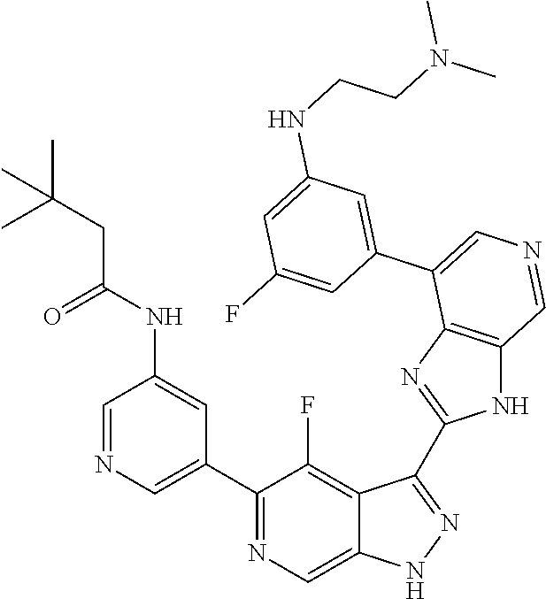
C1(C2=CN=CC(NC(CC(C)(C)C)=O)=C2)=NC=C2C(=C1F)C(C1=NC3=C(N1)C=NC=C3C1=CC(NCCN(C)C)=CC(F)=C1)=NN2
